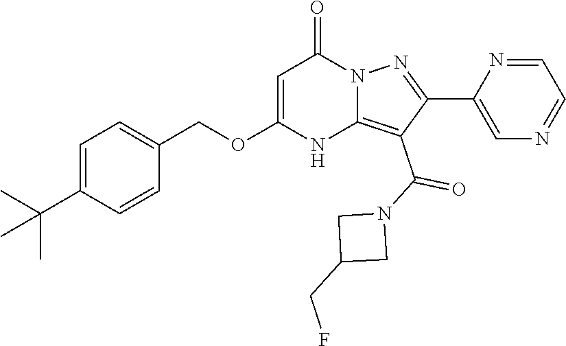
C1(C(N2CC(CF)C2)=O)=C2NC(OCC3=CC=C(C(C)(C)C)C=C3)=CC(=O)N2N=C1C1=CN=CC=N1
